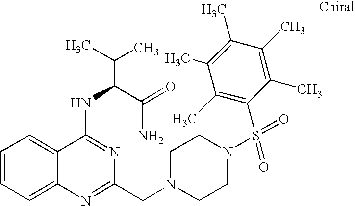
C1=CC=C2C(=C1)C(NC(C(N)=O)C(C)C)=NC(CN1CCN(S(=O)(=O)C3=C(C)C(C)=C(C)C(C)=C3C)CC1)=N2
